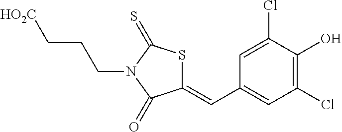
C1(=CC2=CC(Cl)=C(O)C(Cl)=C2)SC(=S)N(CCC[HO2C])C1=O
